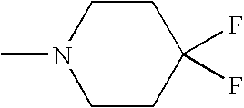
C1CN(C)CCC1(F)F
